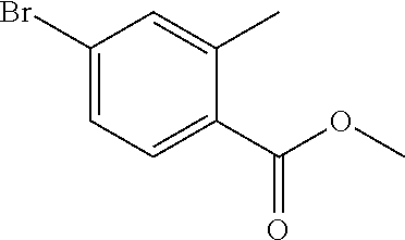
C(=O)(OC)C1=CC=C(Br)C=C1C
